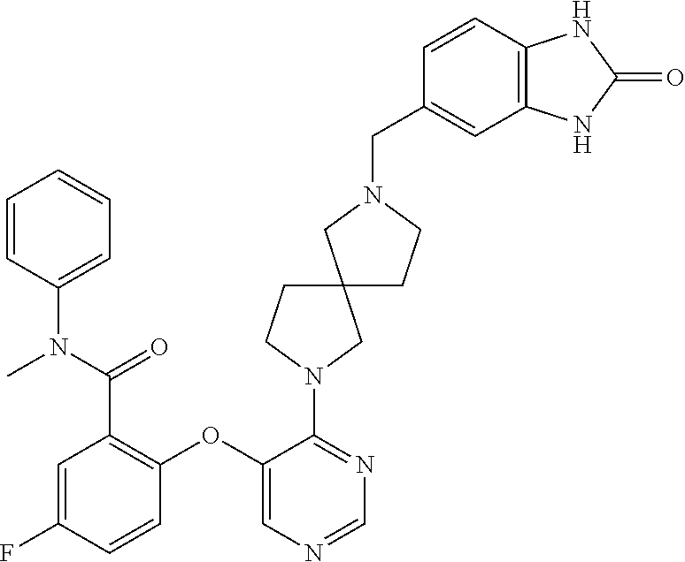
C1=C(F)C=CC(OC2=CN=CN=C2N2CC3(CC2)CCN(CC2=CC4=C(C=C2)NC(=O)N4)C3)=C1C(=O)N(C)C1=CC=CC=C1
